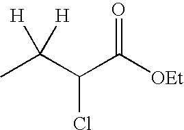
CC(C(Cl)C([OEt])=O)([H])[H]
